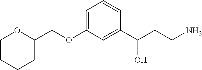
C1(COC2=CC=CC(C(CCN)O)=C2)OCCCC1
